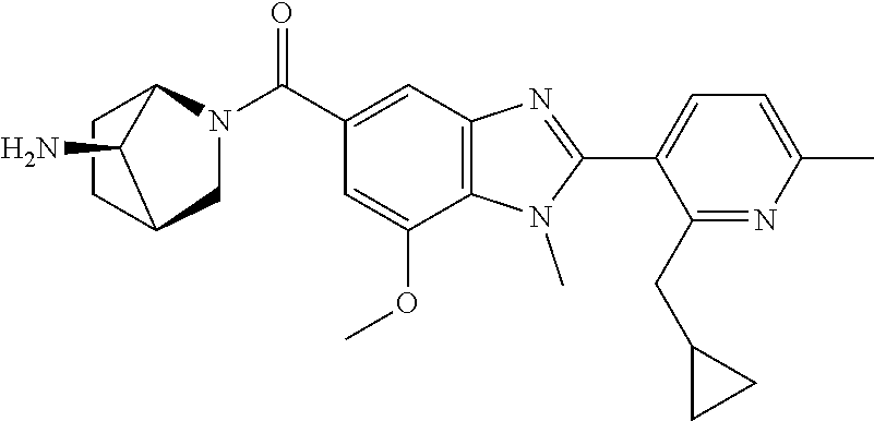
C1(C2=NC3=C(N2C)C(OC)=CC(C(N2CC4CCC2C4N)=O)=C3)=CC=C(C)N=C1CC1CC1
